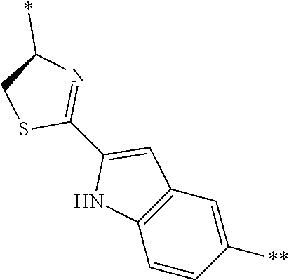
C1(*)CSC(C2=CC3=C(N2)C=CC([**])=C3)=N1
